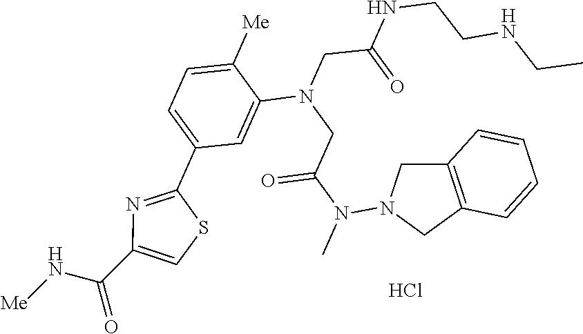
C1(C2=NC(C(N[Me])=O)=CS2)=CC=C([Me])C(N(CC(N(C)N2CC3=C(C2)C=CC=C3)=O)CC(=O)NCCNCC)=C1.Cl
